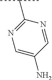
N1=CC(N)=CN=C1C(C)C
